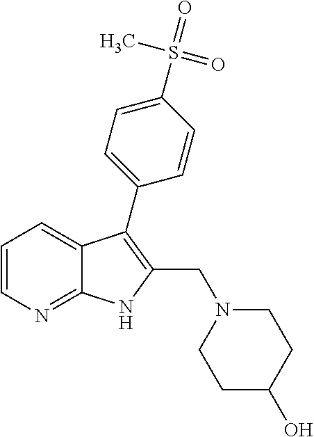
C1=CN=C2C(=C1)C(C1=CC=C(S(=O)(C)=O)C=C1)=C(CN1CCC(O)CC1)N2
